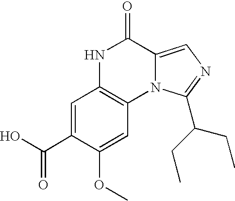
C1=C(C(O)=O)C(OC)=CC2=C1NC(=O)C1=CN=C(C(CC)CC)N21
